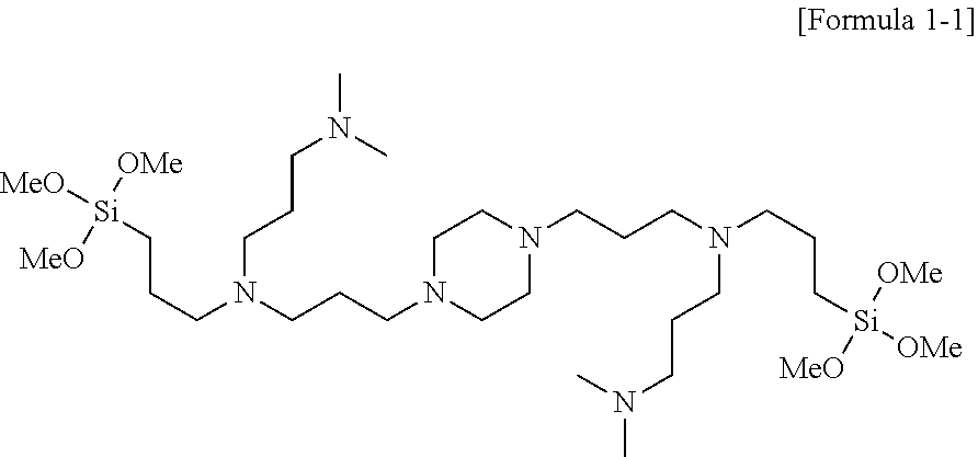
C(CN(CCCN1CCN(CCCN(CCCN(C)C)CCC[Si]([OMe])([OMe])[MeO])CC1)CCCN(C)C)C[Si]([MeO])([OMe])[MeO]
